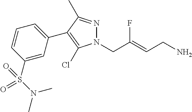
N1=C(C)C(C2=CC=CC(S(N(C)C)(=O)=O)=C2)=C(Cl)N1CC(=CCN)F
